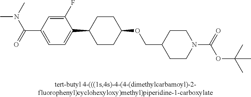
C(C1=CC=C(C2CCC(OCC3CCN(C(=O)OC(C)(C)C)CC3)CC2)C(F)=C1)(=O)N(C)C
